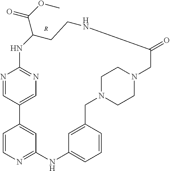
N1=CC2=CN=C1NC(C(OC)=O)CCNC(=O)CN1CCN(CC3=CC(=CC=C3)NC3=NC=CC2=C3)CC1.[R]
